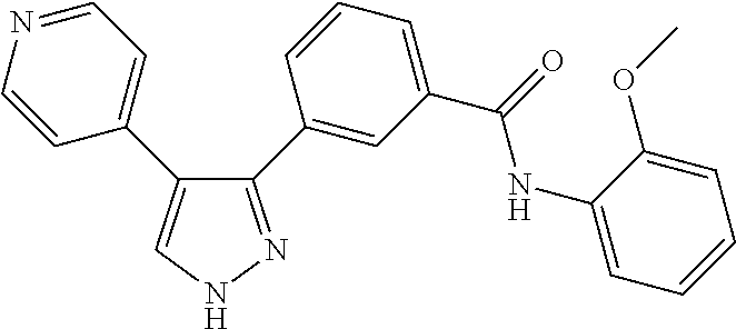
C1=CN=CC=C1C1=CNN=C1C1=CC(C(=O)NC2=CC=CC=C2OC)=CC=C1
